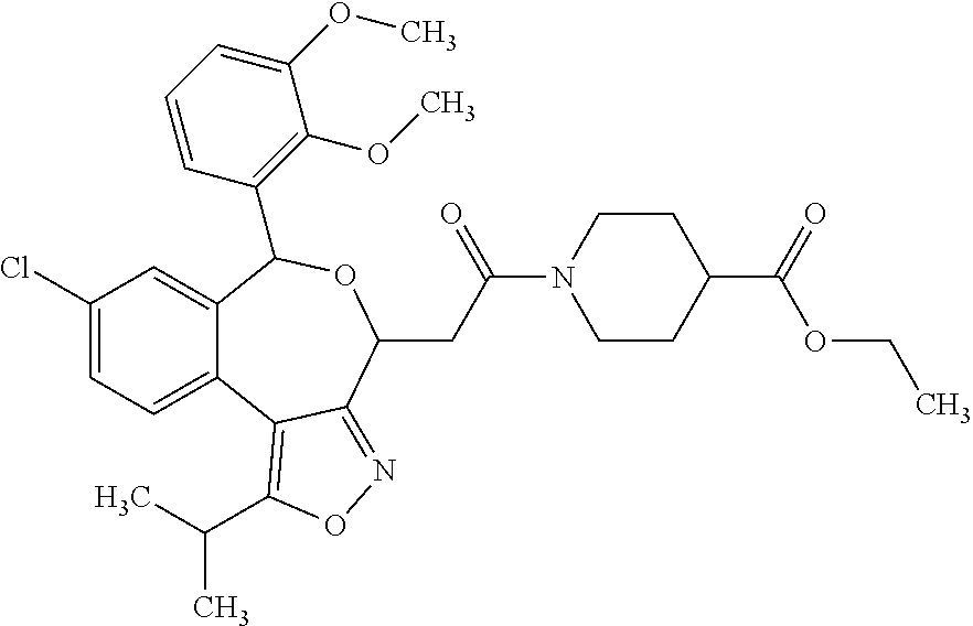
C1(Cl)=CC=C2C(=C1)C(C1=C(OC)C(OC)=CC=C1)OC(CC(N1CCC(C(OCC)=O)CC1)=O)C1=NOC(C(C)C)=C21
